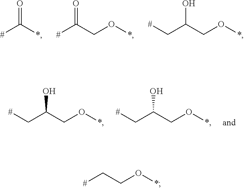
O=C(*)[#].O=C([#])CO*.OC(C[#])CO*.OC(C[#])CO*.OC(C[#])CO*.C([#])CO*
